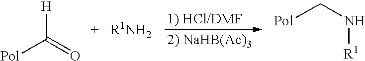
[Pol]C(=O)[H].[Pol]CN[R1]
